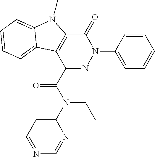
C1(C(N(C2=CC=NC=N2)CC)=O)=NN(C2=CC=CC=C2)C(=O)C2=C1C1=CC=CC=C1N2C
